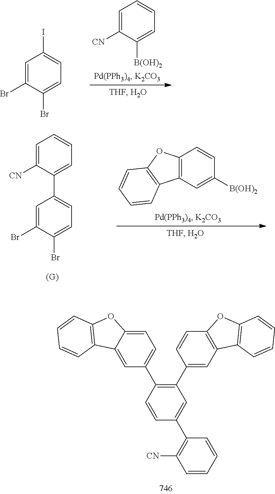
C1=C([CN])C([B(OH)2])=CC=C1.C1=C(Br)C(Br)=CC=C1I.C1=C(Br)C(Br)=CC=C1C1=CC=CC=C1[CN].[(G)].C12=C(C=C([B(OH)2])C=C1)C1=C(O2)C=CC=C1.C1(C2=CC3=C(C=C2)OC2=C3C=CC=C2)=C(C2=CC=C3C(=C2)C2=C(O3)C=CC=C2)C=CC(C2=C([CN])C=CC=C2)=C1
